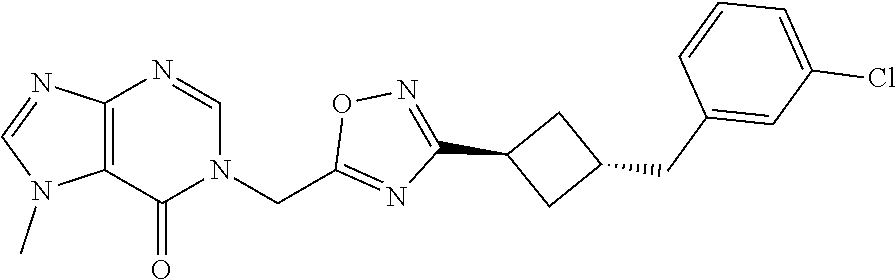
C12=C(N=CN(CC3=NC(C4CC(CC5=CC(Cl)=CC=C5)C4)=NO3)C1=O)N=CN2C
